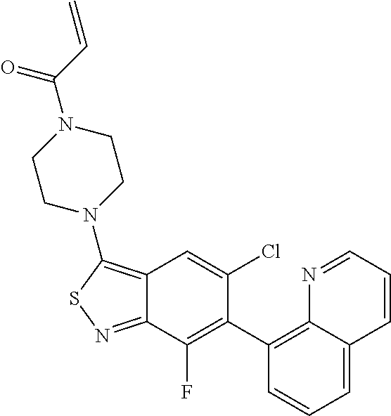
C12=C(N3CCN(C(=O)C=C)CC3)SN=C1C(F)=C(C1=C3C(=CC=C1)C=CC=N3)C(Cl)=C2
